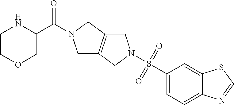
C1(S(=O)(=O)N2CC3=C(CN(C(C4NCCOC4)=O)C3)C2)=CC=C2C(=C1)SC=N2
